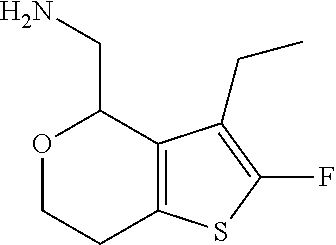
O1CCC2=C(C(CC)=C(F)S2)C1CN
